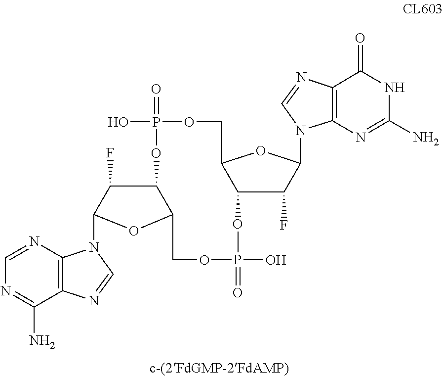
C1=NC2=C(C(N)=N1)N=CN2C1OC2C(C1F)OP(O)(=O)OCC1OC(N3C4=C(N=C3)C(=O)NC(N)=N4)C(F)C1OP(O)(=O)OC2
